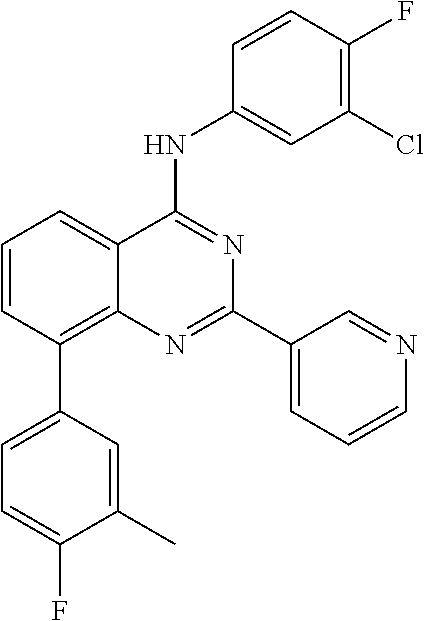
C1=CC(C2=CC=C(F)C(C)=C2)=C2C(=C1)C(NC1=CC(Cl)=C(F)C=C1)=NC(C1=CC=CN=C1)=N2
